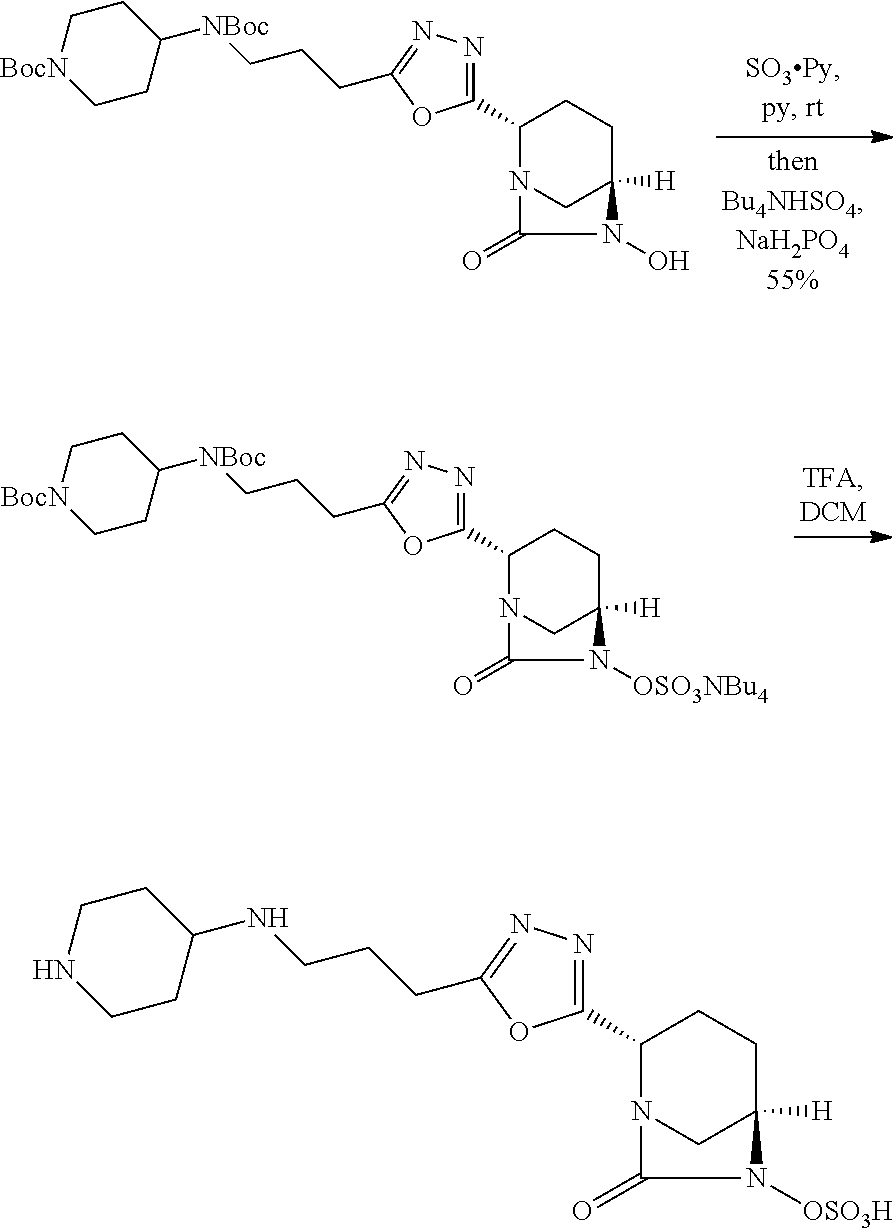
C1(C2=NN=C(CCC[NBoc]C3CC[BocN]CC3)O2)N2CC([H])(CC1)N(O)C2=O.C1(C2=NN=C(CCC[NBoc]C3CC[BocN]CC3)O2)N2CC([H])(CC1)N([OSO3NBu4])C2=O.C1(C2=NN=C(CCCNC3CCNCC3)O2)N2CC([H])(CC1)N([OSO3H])C2=O
